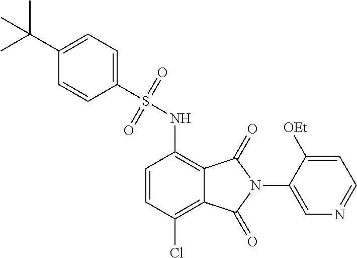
C1(S(NC2=C3C(=C(Cl)C=C2)C(=O)N(C2=CN=CC=C2[OEt])C3=O)(=O)=O)=CC=C(C(C)(C)C)C=C1
